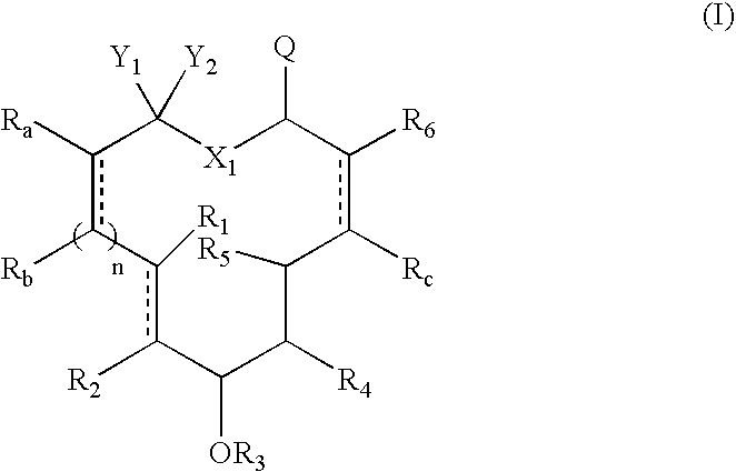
c1([Ra])c([Rb])-c([R1])c([R2])C([OR3])C([R4])C([R5])c([Rc])c([R6])C([Q])[X1]C1([Y1])[Y2]
